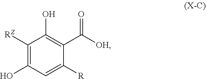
C1([RZ])=C(O)C=C([R])C(C([OH])=O)=C1O
